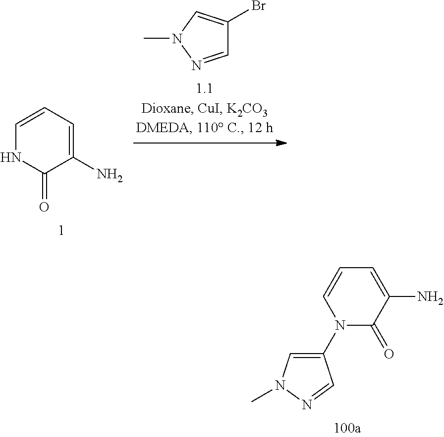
C1=CC=C(N)C(=O)N1.CN1N=CC(Br)=C1.C1(N2C(=O)C(N)=CC=C2)=CN(C)N=C1
